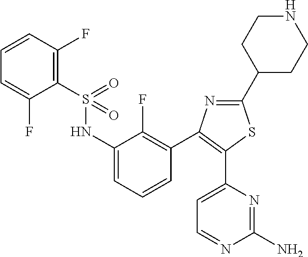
N(C1=CC=CC(C2=C(C3=CC=NC(N)=N3)SC(C3CCNCC3)=N2)=C1F)S(C1=C(F)C=CC=C1F)(=O)=O
